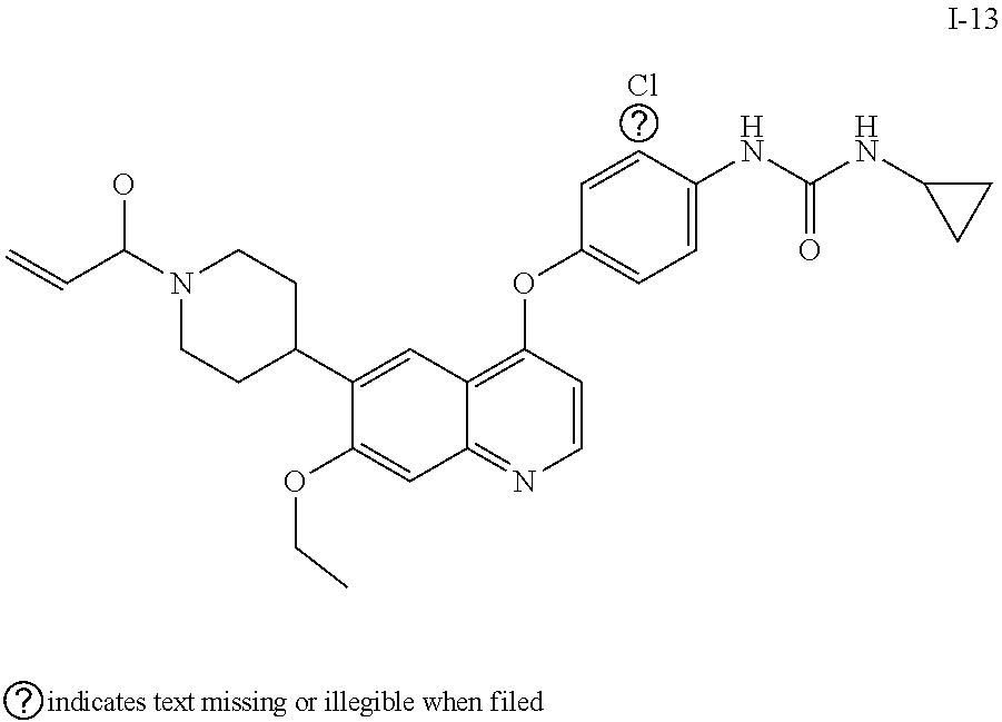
C1(C2CCN(C(C=C)O)CC2)=CC2=C(OC3=CC=C(NC(NC4CC4)=O)C=C3)C=CN=C2C=C1OCC.Cl
